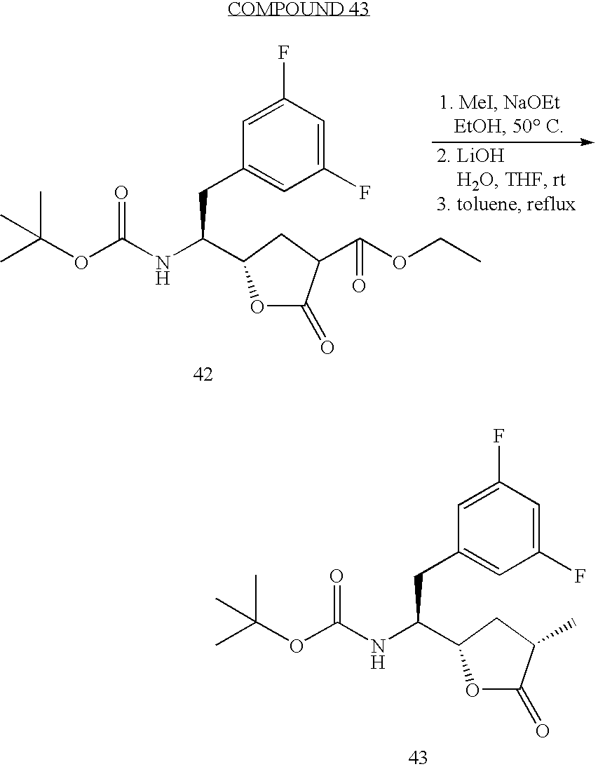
C1(F)=CC(F)=CC(CC(NC(OC(C)(C)C)=O)C2OC(=O)C(C)C2)=C1.C1(F)=CC(F)=CC(CC(NC(OC(C)(C)C)=O)C2OC(=O)C(C(OCC)=O)C2)=C1
